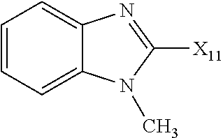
C1=CC=C2C(=C1)N=C([X11])N2C
